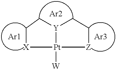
[X]1[Pt]2([W])[Z]CC[Y]2CC1.[Ar2].[Ar3].[Ar1]
